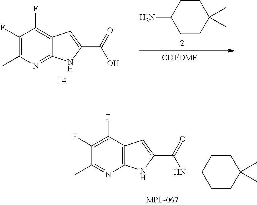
C1(F)=C(C)N=C2C(=C1F)C=C(C(=O)O)N2.C1CC(C)(C)CCC1N.C1(F)=C(F)C2=C(N=C1C)NC(C(=O)NC1CCC(C)(C)CC1)=C2
